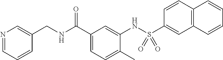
O=C(C1=CC=C(C)C(NS(C2=CC3=C(C=C2)C=CC=C3)(=O)=O)=C1)NCC1=CN=CC=C1
